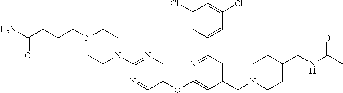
C1(Cl)=CC(C2=NC(OC3=CN=C(N4CCN(CCCC(N)=O)CC4)N=C3)=CC(CN3CCC(CNC(=O)C)CC3)=C2)=CC(Cl)=C1
